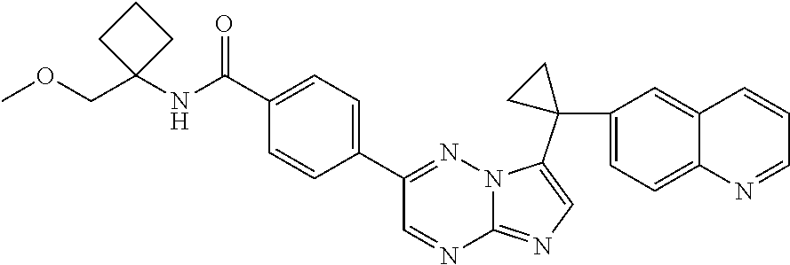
C1(C(NC2(COC)CCC2)=O)=CC=C(C2=NN3C(=NC=C3C3(C4=CC=C5C(=C4)C=CC=N5)CC3)N=C2)C=C1
